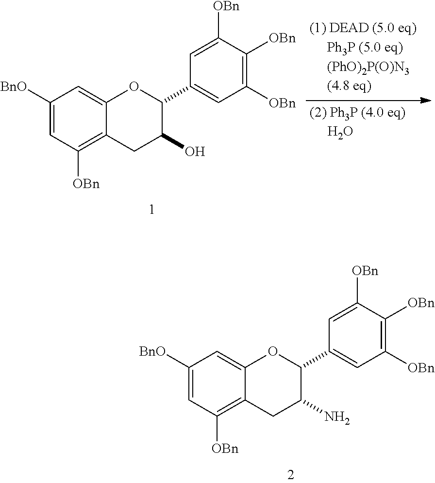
C1([BnO])=CC([OBn])=C2C(=C1)OC(C1=CC([OBn])=C([OBn])C([OBn])=C1)C(O)C2.C1([BnO])=CC([OBn])=C2C(=C1)OC(C1=CC([OBn])=C([OBn])C([OBn])=C1)C(N)C2
